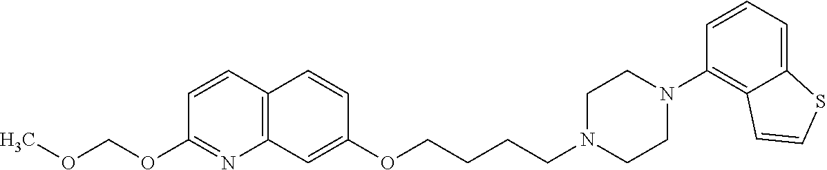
COCOC1=NC2=C(C=C1)C=CC(OCCCCN1CCN(C3=C4C(=CC=C3)SC=C4)CC1)=C2
